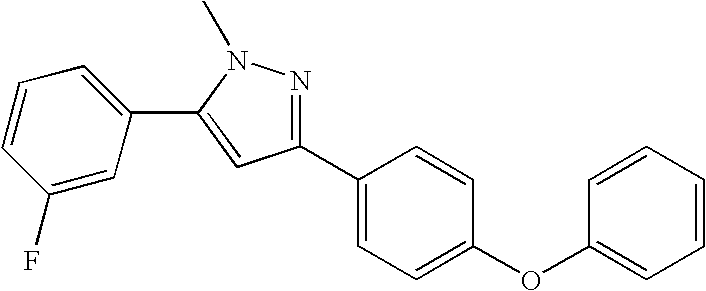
C1=CC(OC2=CC=C(C3=NN(C)C(C4=CC=CC(F)=C4)=C3)C=C2)=CC=C1
